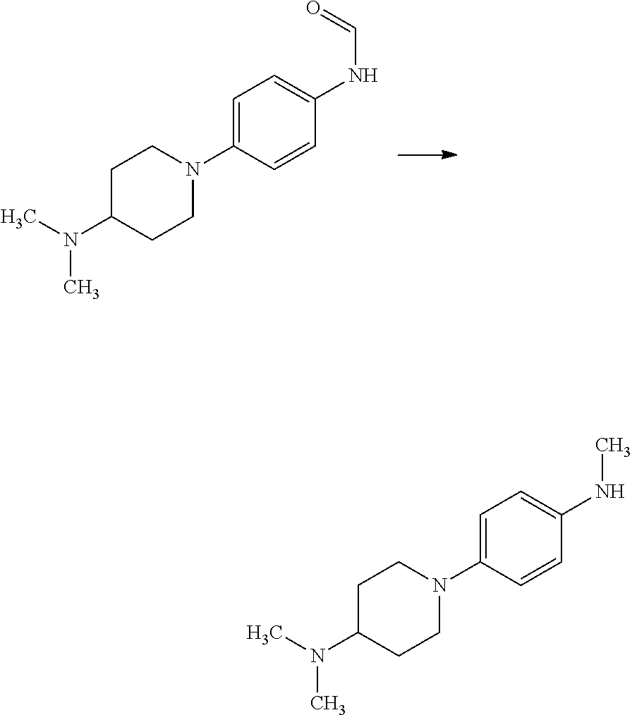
C1=C(N2CCC(N(C)C)CC2)C=CC(NC=O)=C1.C1=C(N2CCC(N(C)C)CC2)C=CC(NC)=C1
